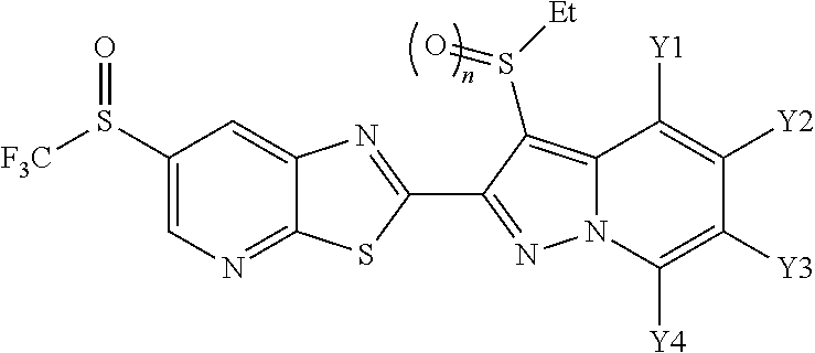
C12=NC=C(S([F3C])=O)C=C1N=C(C1=NN3C(=C1S([Et])=O)C([Y1])=C([Y2])C([Y3])=C3[Y4])S2
